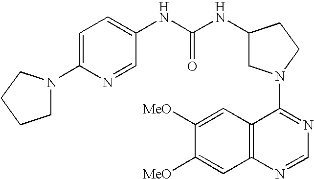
C1(N2CCCC2)=CC=C(NC(NC2CN(C3=NC=NC4=C3C=C([MeO])C([MeO])=C4)CC2)=O)C=N1
